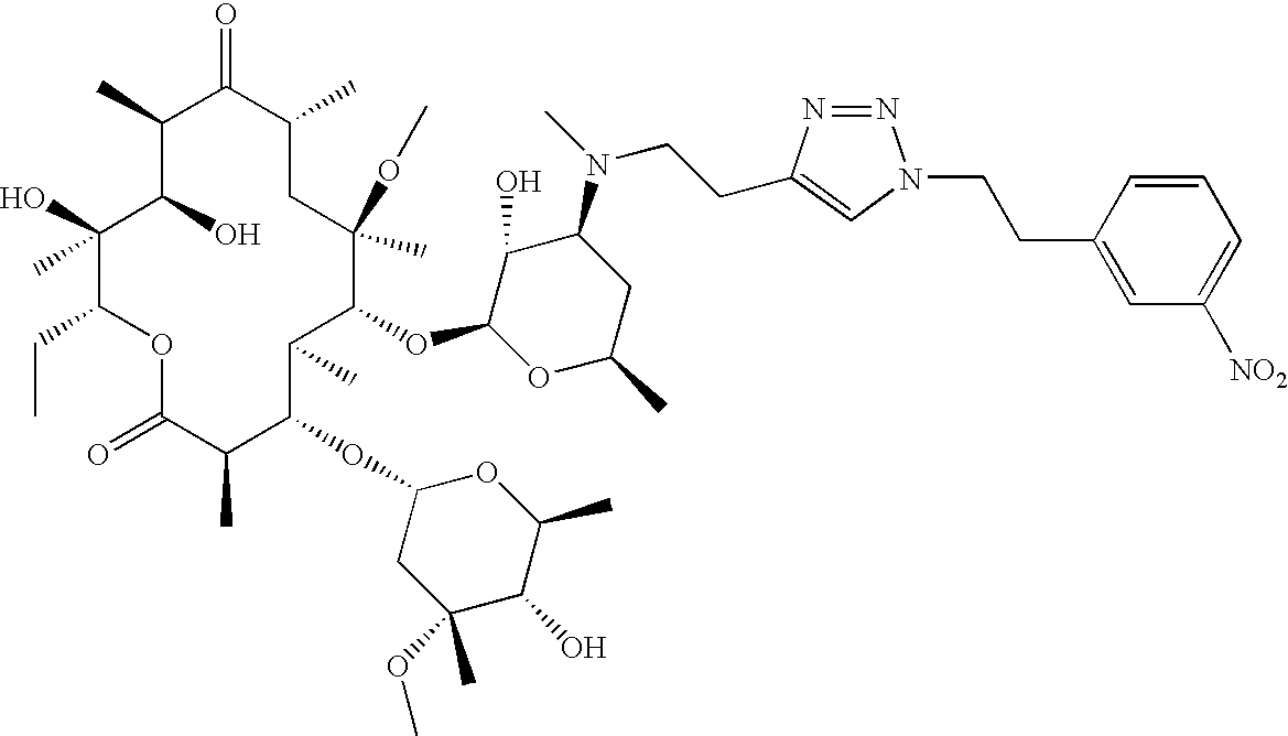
C1(C)C(O)C(O)(C)C(CC)OC(=O)C(C)C(OC2CC(OC)(C)C(O)C(C)O2)C(C)C(OC2OC(C)CC(N(C)CCC3=CN(CCC4=CC([NO2])=CC=C4)N=N3)C2O)C(C)(OC)CC(C)C1=O
